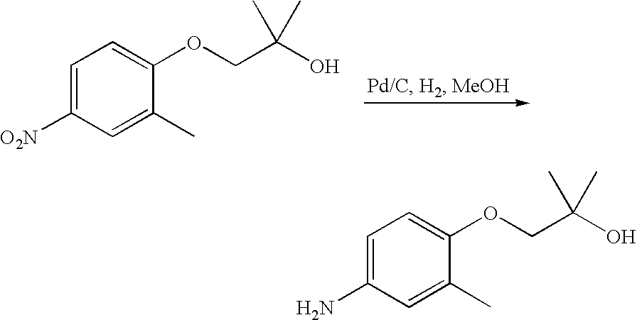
C1=C(OCC(O)(C)C)C(C)=CC([O2N])=C1.C1=C(OCC(O)(C)C)C(C)=CC(N)=C1
